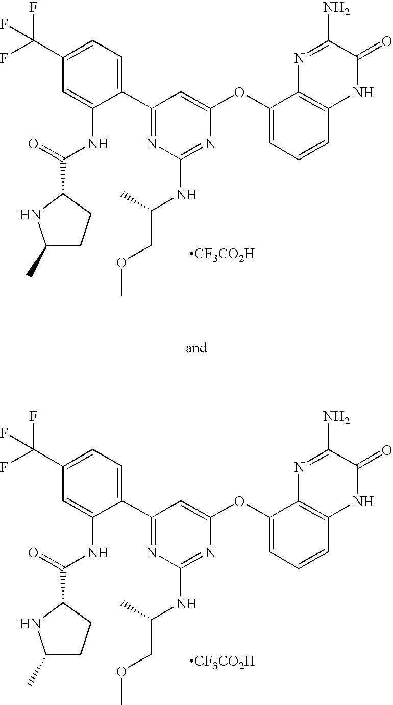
C1(C(F)(F)F)=CC=C(C2=NC(NC(COC)C)=NC(OC3=CC=CC4=C3N=C(N)C(=O)N4)=C2)C(NC(=O)C2CCC(C)N2)=C1.[CF3CO2H].C1(C(F)(F)F)=CC=C(C2=NC(NC(COC)C)=NC(OC3=CC=CC4=C3N=C(N)C(=O)N4)=C2)C(NC(=O)C2CCC(C)N2)=C1.[CF3CO2H]
